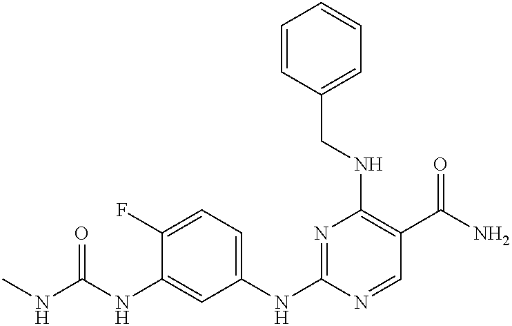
C1(F)=CC=C(NC2=NC(NCC3=CC=CC=C3)=C(C(=O)N)C=N2)C=C1NC(NC)=O
